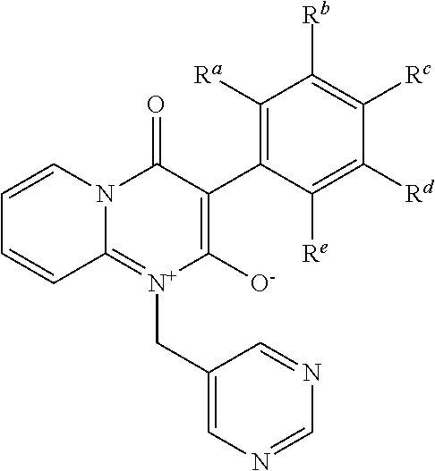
C12=[N+](CC3=CN=CN=C3)C([O-])=C(C3=C([Ra])C([Rb])=C([Rc])C([Rd])=C3[Re])C(=O)N1C=CC=C2
